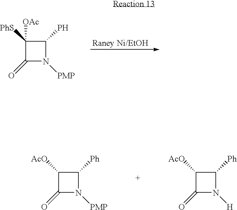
C1([PhS])([OAc])C(=O)N([PMP])C1P.C1([AcO])C(=O)N([PMP])C1[Ph].C1([AcO])C(=O)N([H])C1[Ph]
